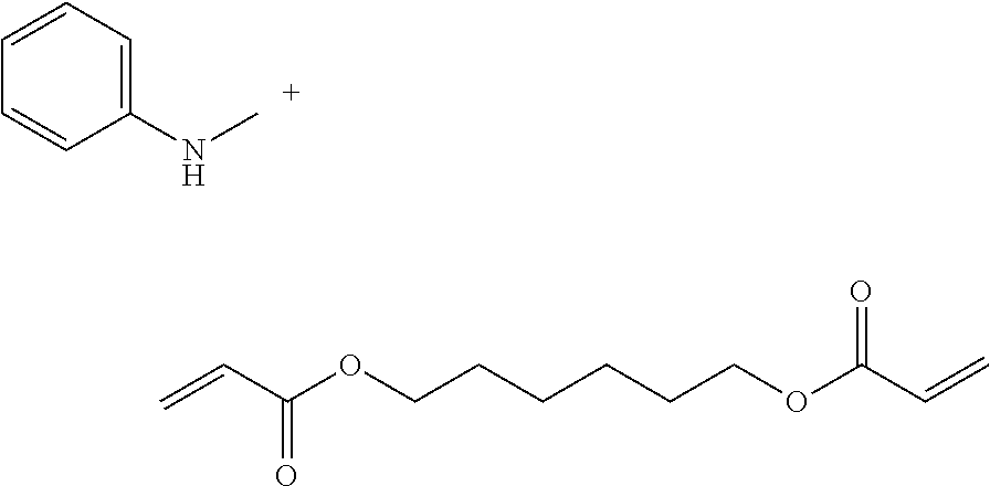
C1(NC)=CC=CC=C1.C=CC(OCCCCCCOC(C=C)=O)=O
